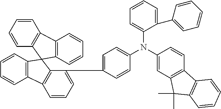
C1=CC2=C(C=C1)C1=C(C(C3=CC=C(N(C4=CC5=C(C=C4)C4=C(C5(C)C)C=CC=C4)C4=CC=CC=C4C4=CC=CC=C4)C=C3)=CC=C1)C21C2=C(C=CC=C2)C2=C1C=CC=C2
